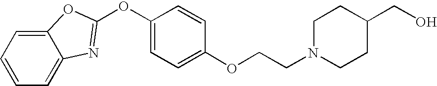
C12=CC=CC=C1N=C(OC1=CC=C(OCCN3CCC(CO)CC3)C=C1)O2
